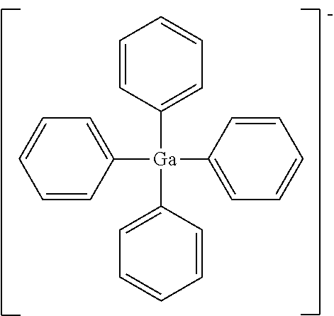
C1=CC=CC([Ga](C2=CC=CC=C2)(C2=CC=CC=C2)C2=CC=CC=C2)=C1
